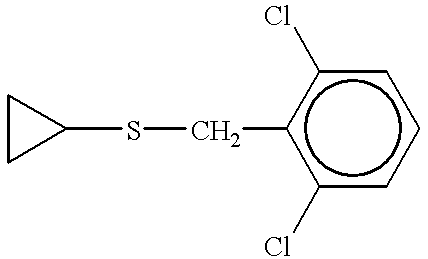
C1CC1SCc1c(Cl)cccc1Cl
